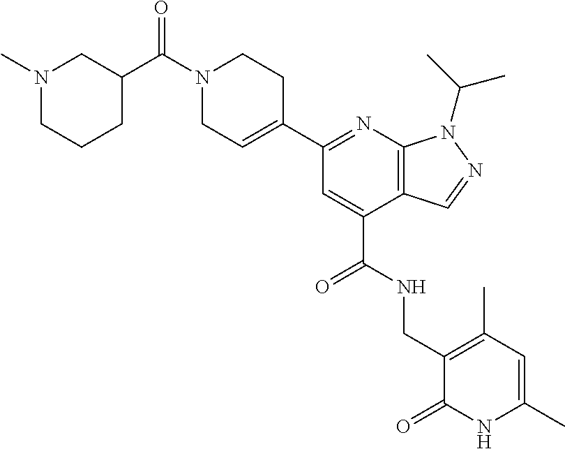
C1(C2=NC3=C(C(C(NCC4=C(C)C=C(C)NC4=O)=O)=C2)C=NN3C(C)C)=CCN(C(C2CN(C)CCC2)=O)CC1
